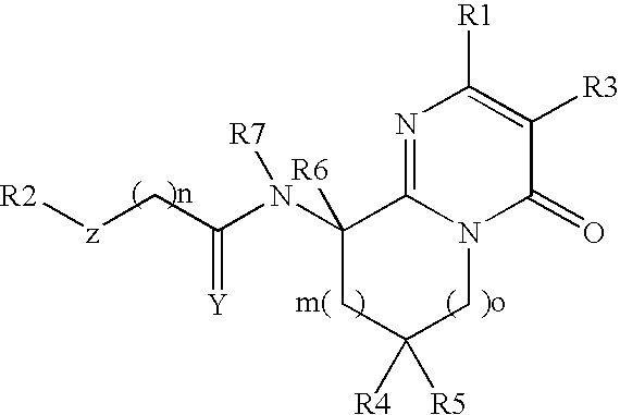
N1=C2N(C(=O)C([R3])=C1[R1])CC([R4])([R5])CC2(N(C(C[z][R2])=[Y])[R7])[R6]
